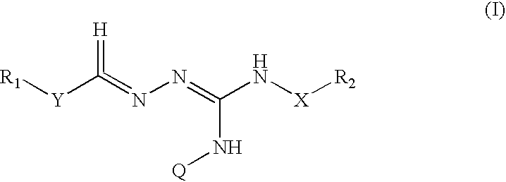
[R1][Y]C(=NN=C(N[X][R2])N[Q])=[H]
